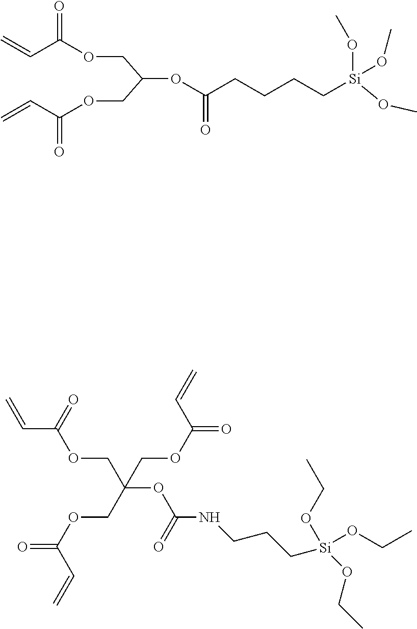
O(C(CCCC[Si](OC)(OC)OC)=O)C(COC(C=C)=O)COC(C=C)=O.C=CC(OCC(OC(=O)NCCC[Si](OCC)(OCC)OCC)(COC(=O)C=C)COC(=O)C=C)=O
